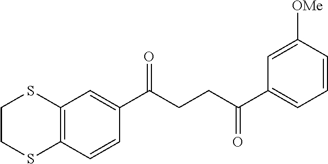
C12=C(C=CC(C(CCC(C3=CC=CC([OMe])=C3)=O)=O)=C1)SCCS2
